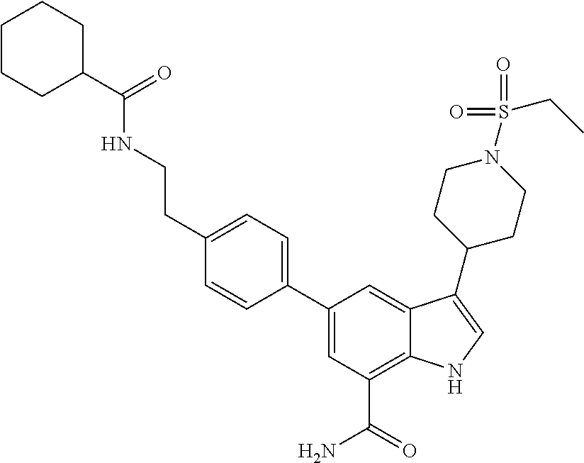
C1=C(C2=CC=C(CCNC(C3CCCCC3)=O)C=C2)C=C2C(=C1C(=O)N)NC=C2C1CCN(S(CC)(=O)=O)CC1
